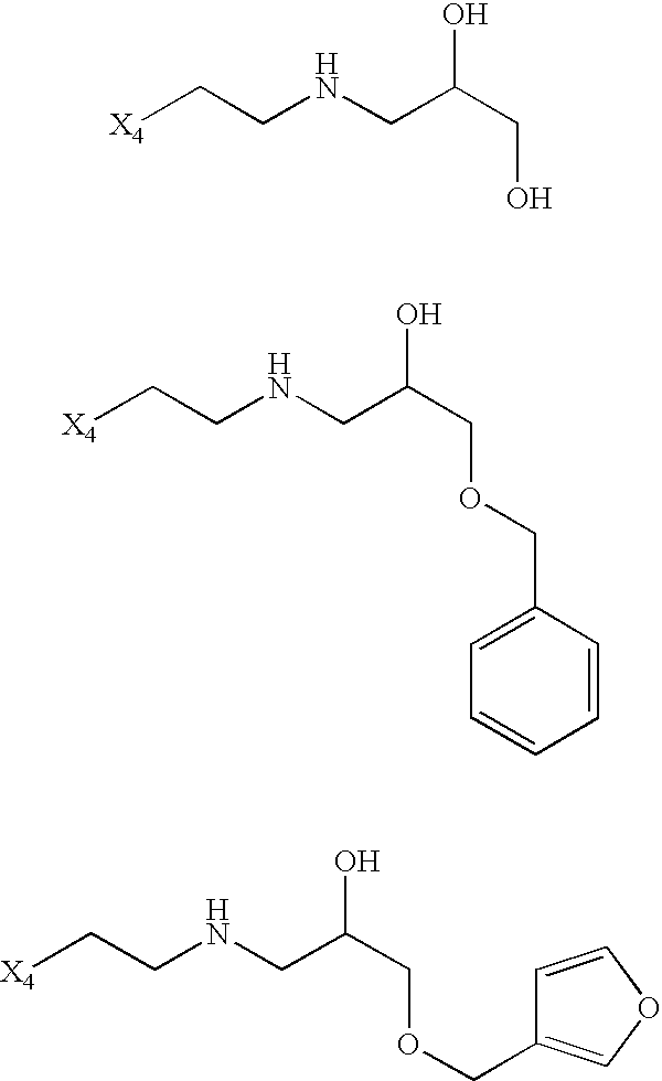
[X4]CCNCC(CO)O.[X4]CCNCC(COCC1=CC=CC=C1)O.[X4]CCNCC(COCC1=COC=C1)O
